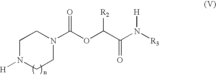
N1([H])CCN(C(OC(C(N([R3])[H])=O)[R2])=O)CC1
